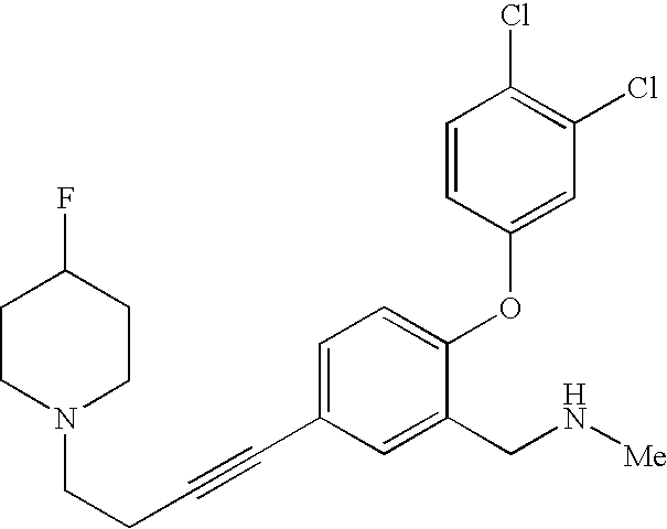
N1(CCC#CC2=CC=C(OC3=CC(Cl)=C(Cl)C=C3)C(CN[Me])=C2)CCC(F)CC1
